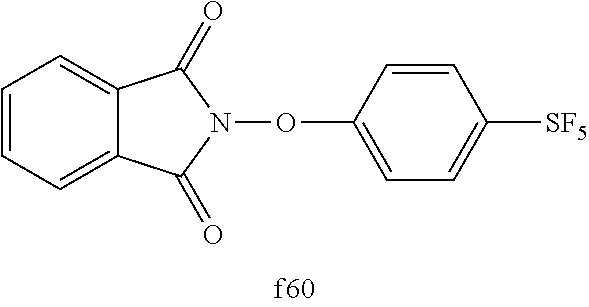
C1=CC=C2C(=C1)C(=O)N(OC1=CC=C([SF5])C=C1)C2=O
